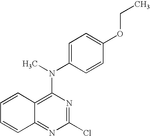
C1(Cl)=NC(N(C2=CC=C(OCC)C=C2)C)=C2C(=N1)C=CC=C2
